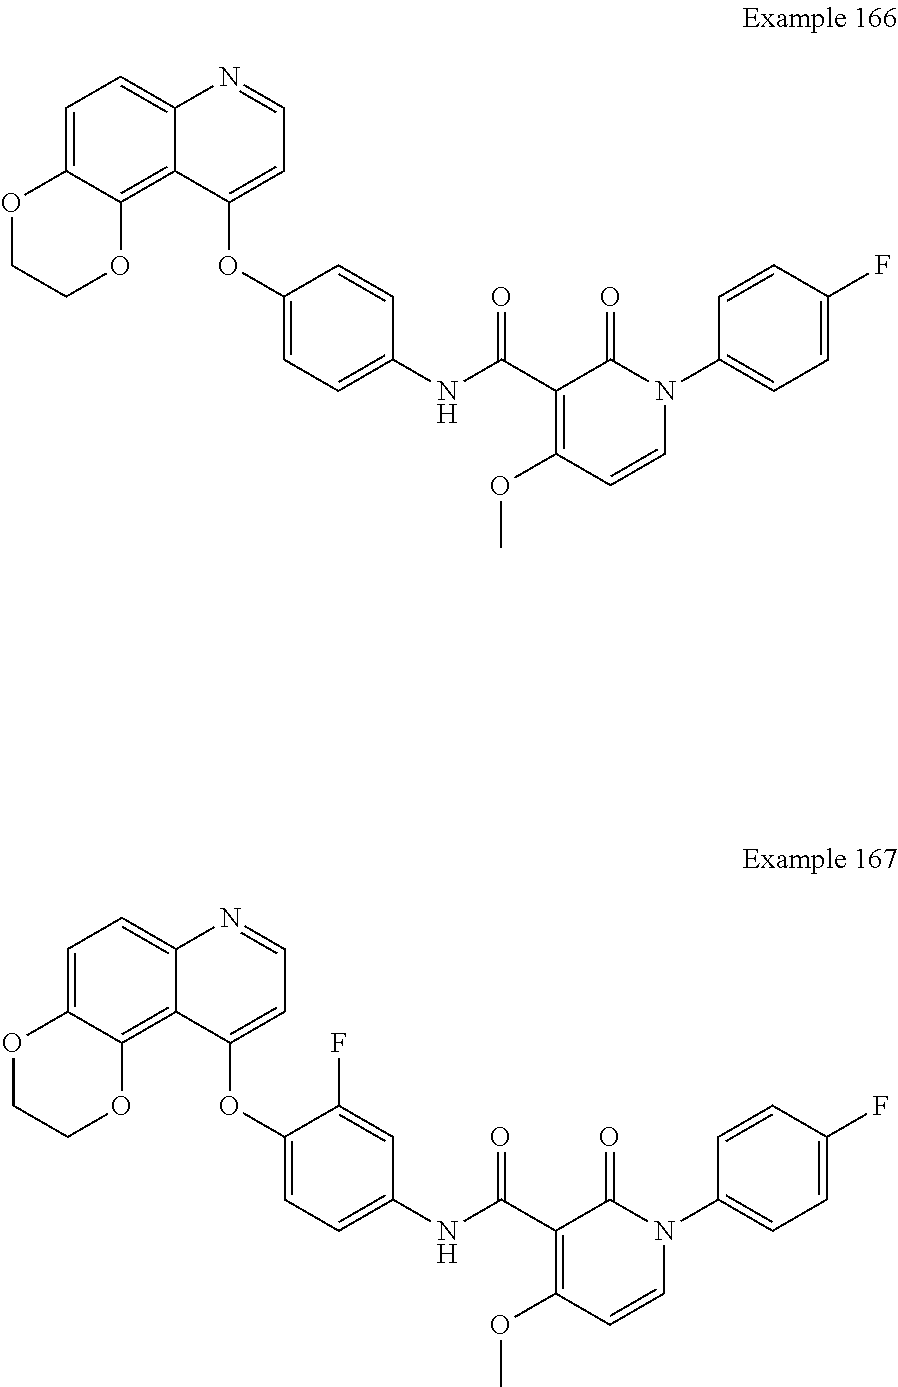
C1=C2C(=C3C(=C1)N=CC=C3OC1=CC=C(NC(C3=C(OC)C=CN(C4=CC=C(F)C=C4)C3=O)=O)C=C1)OCCO2.C1=C2C(=C3C(=C1)N=CC=C3OC1=CC=C(NC(C3=C(OC)C=CN(C4=CC=C(F)C=C4)C3=O)=O)C=C1F)OCCO2
